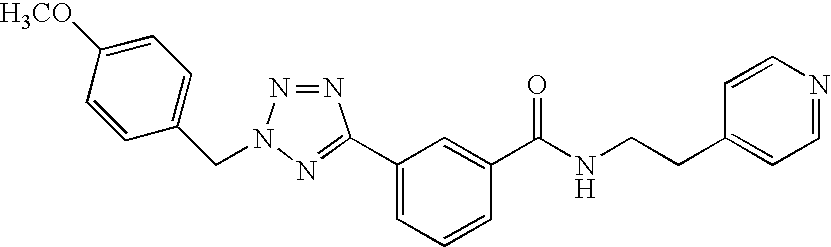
C1=CC([H3CO])=CC=C1CN1N=NC(C2=CC=CC(C(NCCC3=CC=NC=C3)=O)=C2)=N1
